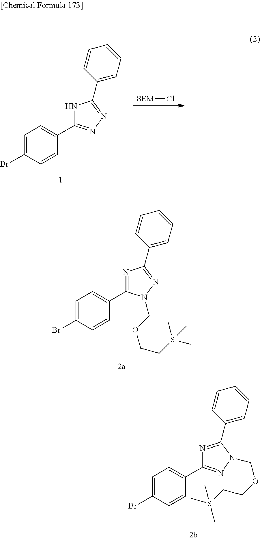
C1(C2=CC=C(Br)C=C2)=NN(COCC[Si](C)(C)C)C(C2=CC=CC=C2)=N1.[SEM]Cl.C1=C(Br)C=CC(C2=NN=C(C3=CC=CC=C3)N2)=C1.C1(C2=CC=C(Br)C=C2)=NC(C2=CC=CC=C2)=NN1COCC[Si](C)(C)C
